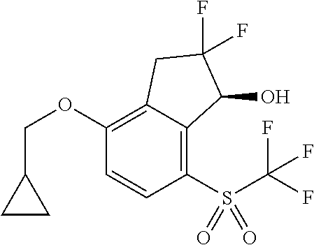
C1(OCC2CC2)=C2C(=C(S(C(F)(F)F)(=O)=O)C=C1)C(O)C(F)(F)C2
